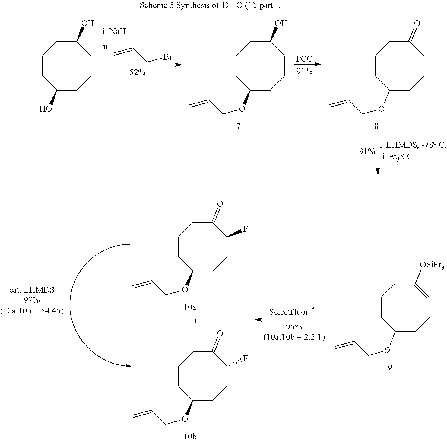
C1CC(O)CCCC(O)C1.C=CCBr.C1CC(OCC=C)CCCC(O)C1.[PCC].C1CC(OCC=C)CCCC(=O)C1.C1CC(OCC=C)CCC=C([OSiEt3])C1.C1CC(OCC=C)CCC(F)C(=O)C1.C1CC(OCC=C)CCC(F)C(=O)C1
